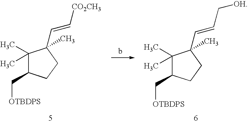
C1(C)(C)C(C[OTBDPS])CCC1(C=C[CO2CH3])C.C1(C)(C)C(C[OTBDPS])CCC1(C=CC[OH])C
